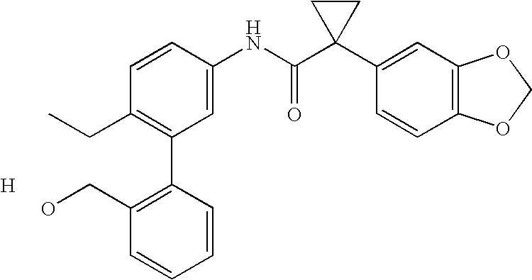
C1=CC(NC(C2(C3=CC4=C(C=C3)OCO4)CC2)=O)=CC(C2=C(CO)C=CC=C2)=C1CC.[H]
